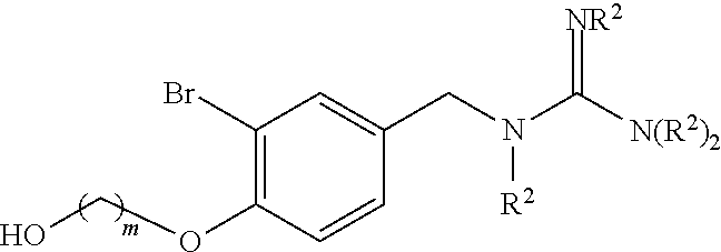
C1(Br)=C(OCO)C=CC(CN(C([N(R2)2])=[NR2])[R2])=C1
